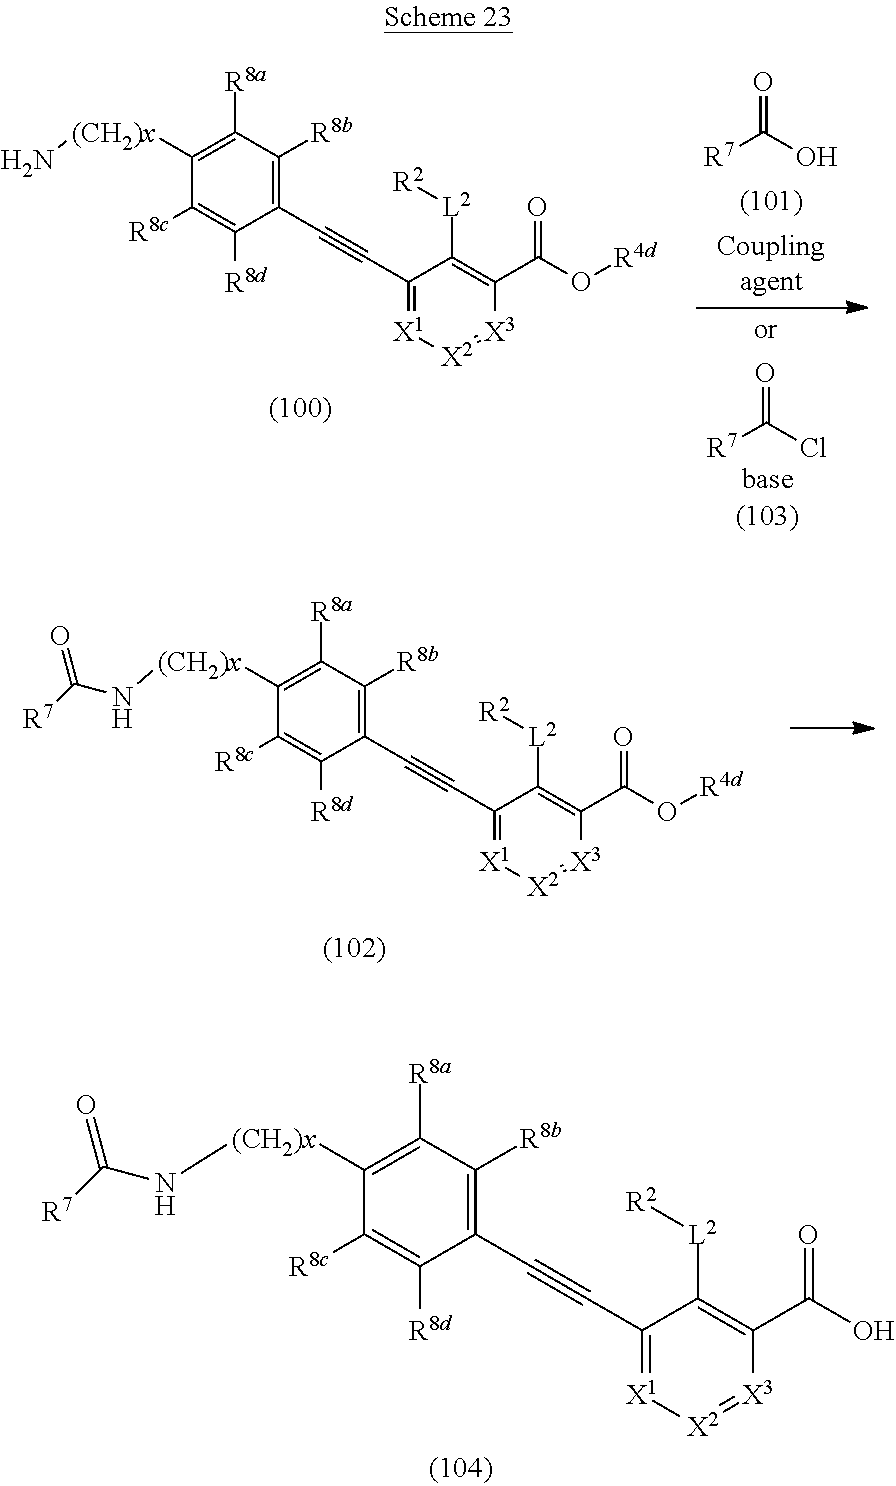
C1([R8c])=C([R8d])C(C#CC2=[X1][X2]=[X3]C(C(O[R4d])=O)=C2[L2][R2])=C([R8b])C([R8a])=C1[(CH2)x]NC([R7])=O.C1([R8c])=C([R8d])C(C#CC2=[X1][X2]=[X3]C(C(O)=O)=C2[L2][R2])=C([R8b])C([R8a])=C1[(CH2)x]NC([R7])=O.C1([R8c])=C([R8d])C(C#CC2=[X1][X2]=[X3]C(C(O[R4d])=O)=C2[L2][R2])=C([R8b])C([R8a])=C1[(CH2)x]N.O=C(O)[R7].O=C(Cl)[R7]
